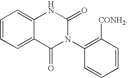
C1=CC=C2C(=C1)NC(=O)N(C1=C([CONH2])C=CC=C1)C2=O
